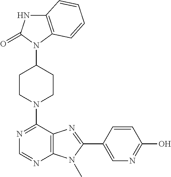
C12=C(N(C3CCN(C4=NC=NC5=C4N=C(C4=CN=C(O)C=C4)N5C)CC3)C(=O)N1)C=CC=C2
